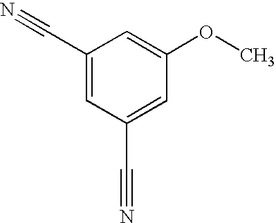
C1(C#N)=CC(C#N)=CC(OC)=C1
